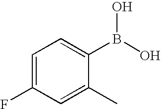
C1(C)=CC(F)=CC=C1B(O)O
